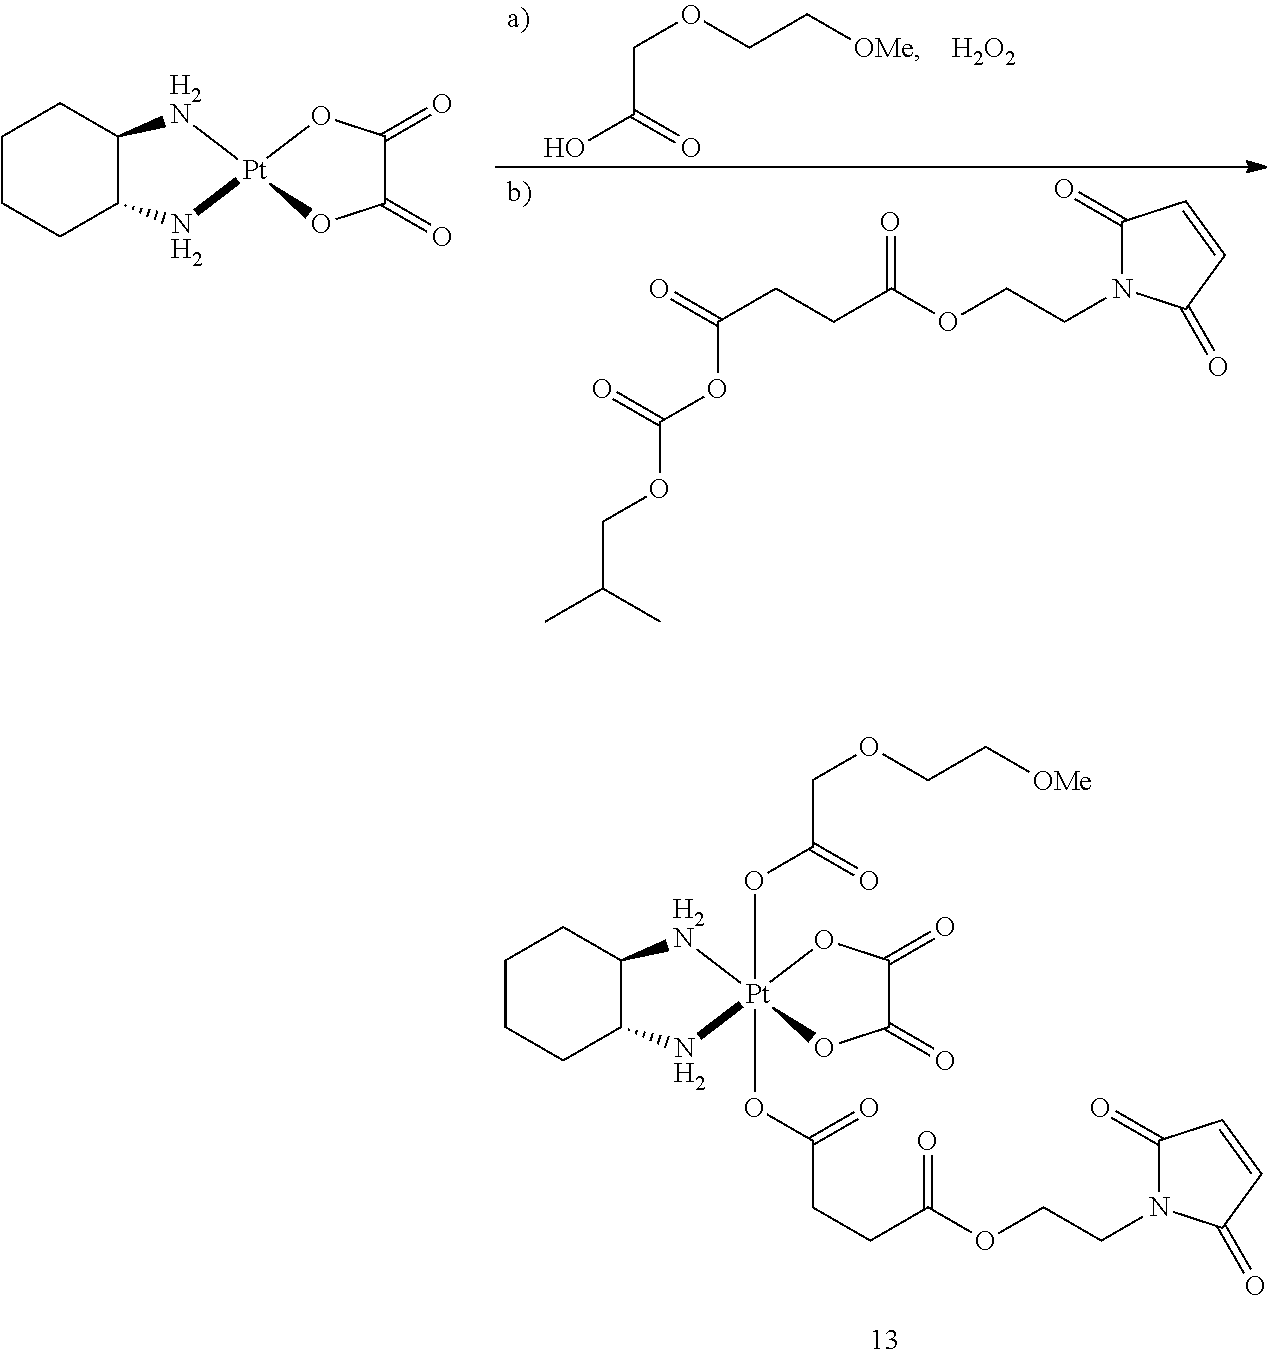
C1CCC2C(C1)[H2N][Pt]1(OC(COCC[OMe])=O)(OC(CCC(OCCN3C(=O)C=CC3=O)=O)=O)(N2)OC(=O)C(=O)O1.C1(=O)N(CCOC(CCC(=O)OC(OCC(C)C)=O)=O)C(=O)C=C1.O(CC(=O)O)CC[OMe].C1CCC2C(C1)[H2N][Pt]1(N2)OC(=O)C(=O)O1.[H2O2]
